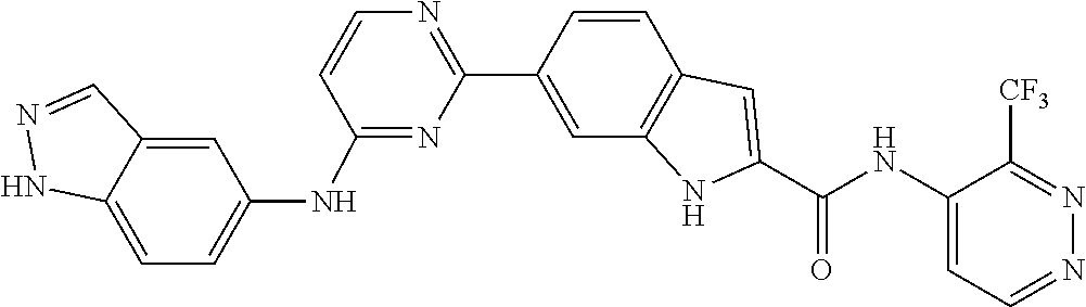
C1=CC2=C(C=C1C1=NC=CC(NC3=CC=C4NN=CC4=C3)=N1)NC(C(=O)NC1=CC=NN=C1[CF3])=C2
